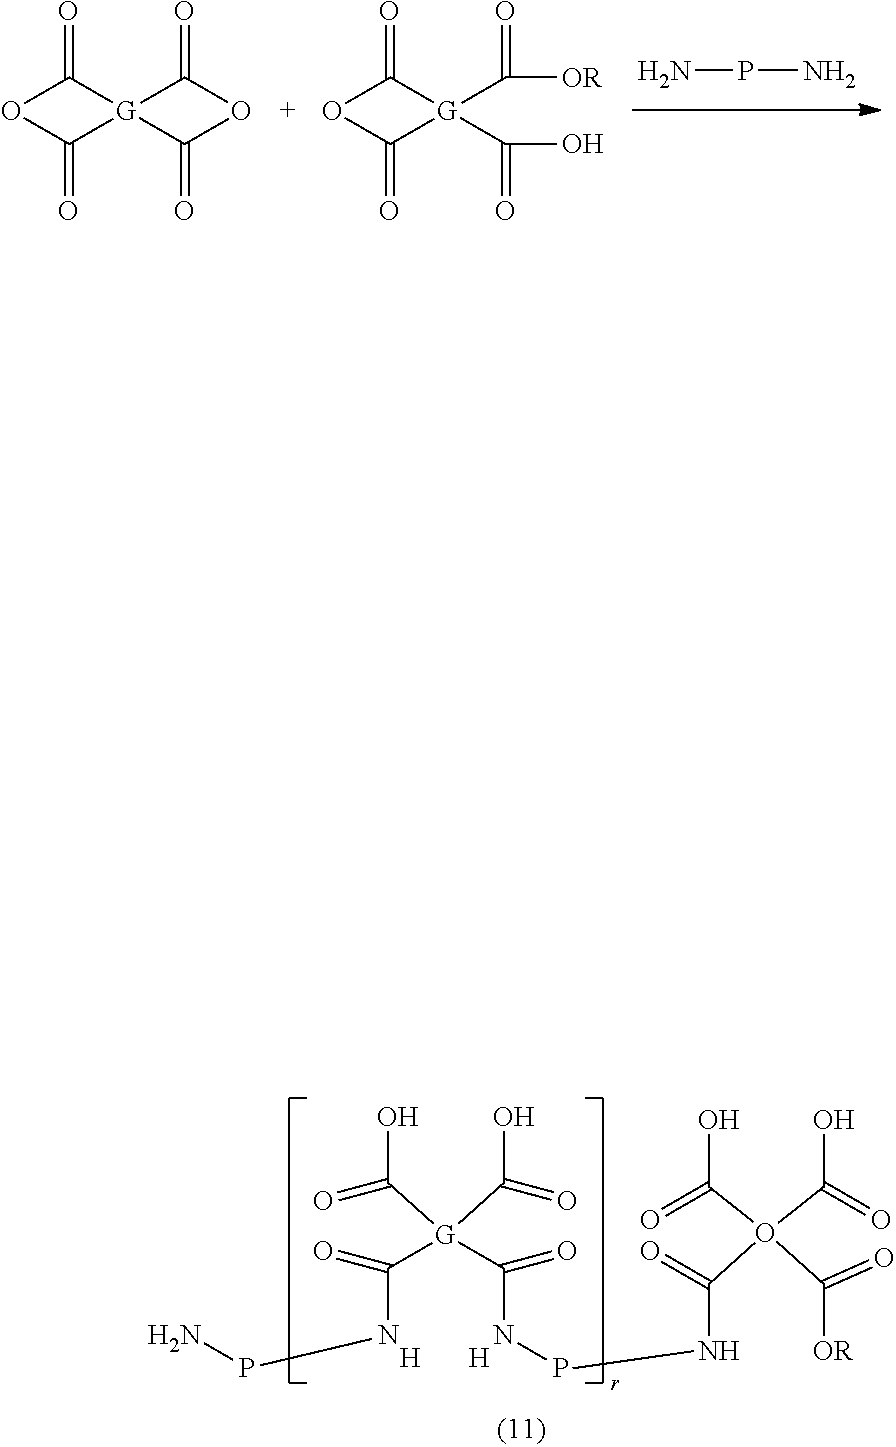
[G]12(C(=O)OC1=O)C(=O)OC2=O.[G]1(C(=O)[OR])(C(=O)O)C(=O)OC1=O.NPN.C([G](C(=O)O)(C([N   H]PN)=O)C(NPNC(O(C([OR])=O)(C(=O)O)C(O)=O)=O)=O)(=O)O.[H]
